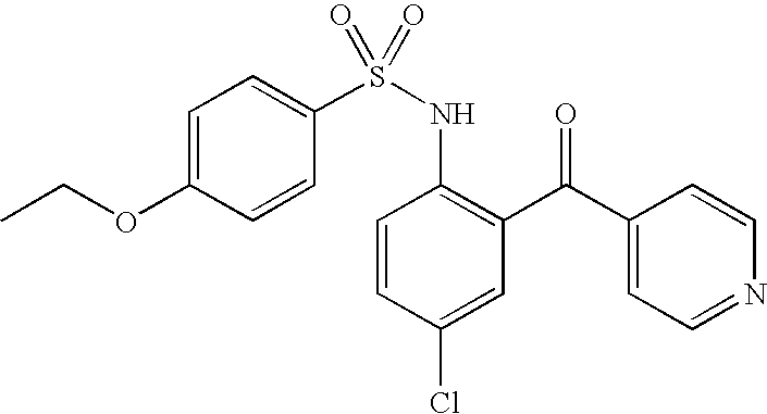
O(C1=CC=C(S(NC2=C(C(C3=CC=NC=C3)=O)C=C(Cl)C=C2)(=O)=O)C=C1)CC
